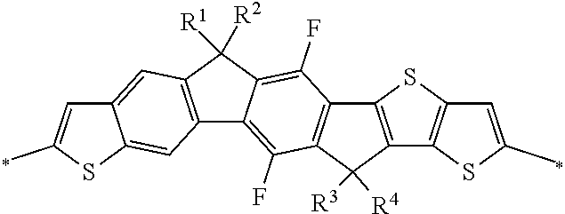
C12=C(C([R3])([R4])C3=C1C(F)=C1C(=C3F)C3=C(C1([R2])[R1])C=C1C(=C3)SC(C)=C1)C1=C(S2)C=C(C)S1
